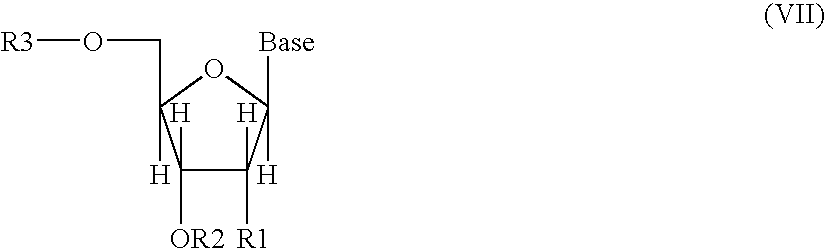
C1([H])([OR2])C([H])([R1])C([Base])([H])OC1([H])CO[R3]
